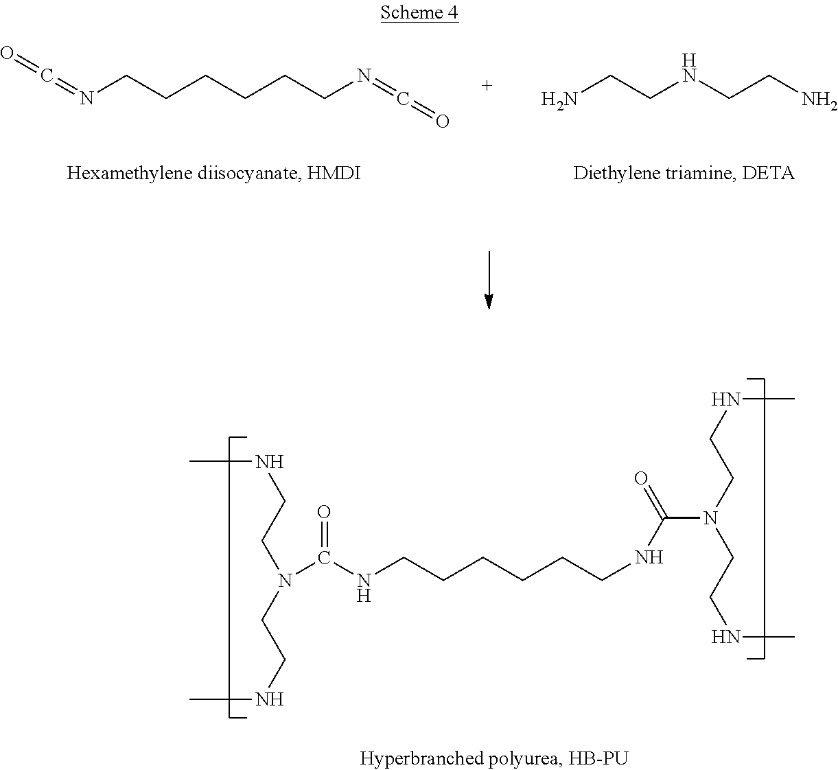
N(CCCCCCN=C=O)=C=O.NCCNCCN.N(CCN(CCNC)C(NCCCCCCNC(N(CCNC)CCNC)=O)=O)C
